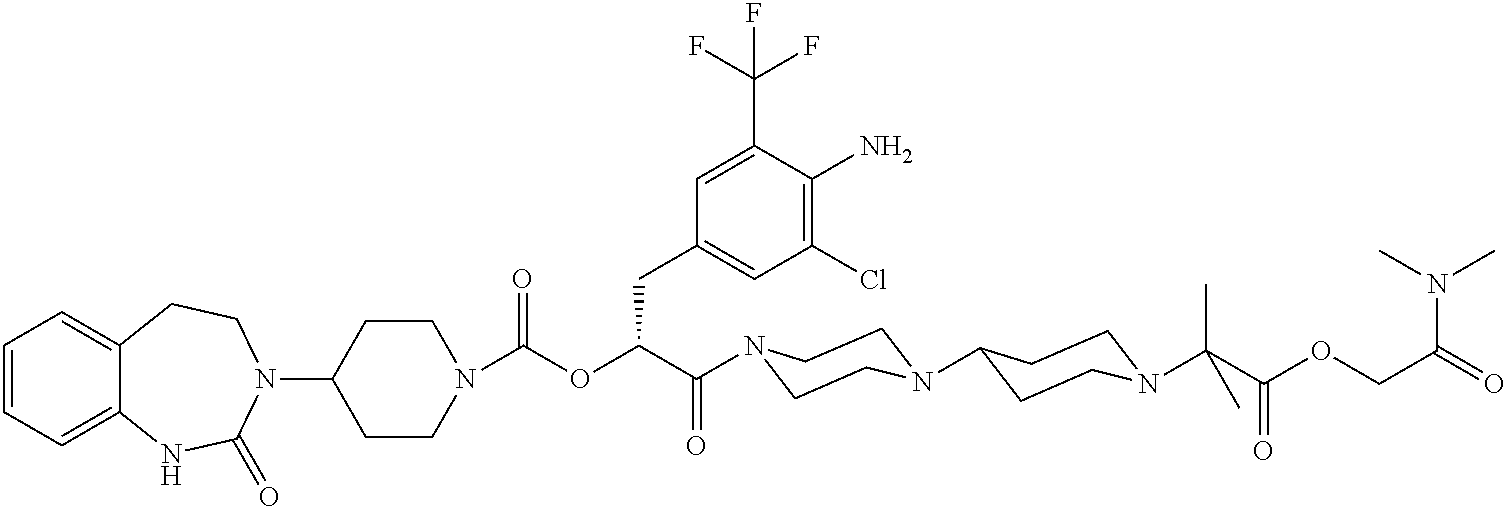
C1=CC=C2C(=C1)CCN(C1CCN(C(OC(C(=O)N3CCN(C4CCN(C(C(OCC(N(C)C)=O)=O)(C)C)CC4)CC3)CC3=CC(Cl)=C(N)C(C(F)(F)F)=C3)=O)CC1)C(=O)N2
